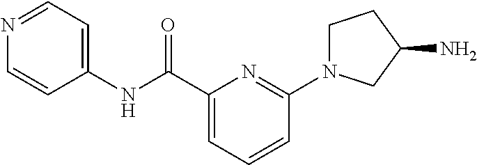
C1(C(NC2=CC=NC=C2)=O)=CC=CC(N2CCC(N)C2)=N1
